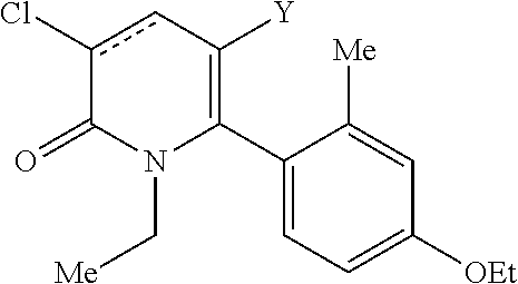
C1(C2=C([Y])cc(Cl)C(=O)N2C[Me])=CC=C([OEt])C=C1[Me]
